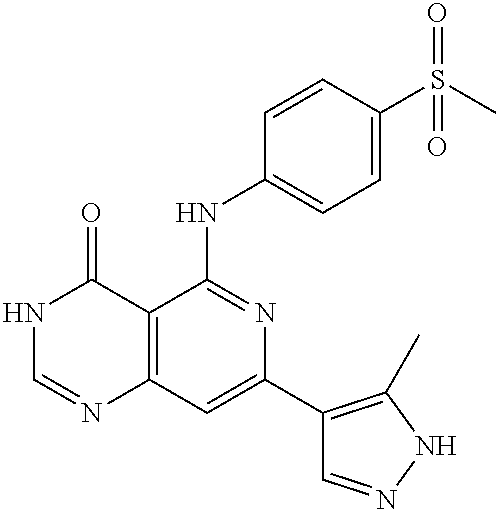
C12=C(C=C(C3=C(C)NN=C3)N=C1NC1=CC=C(S(C)(=O)=O)C=C1)N=CNC2=O
